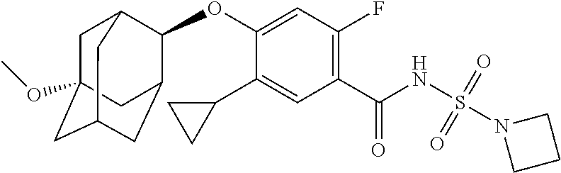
C1C2(OC)CC3CC(C(OC4=CC(F)=C(C(NS(N5CCC5)(=O)=O)=O)C=C4C4CC4)C1C3)C2
